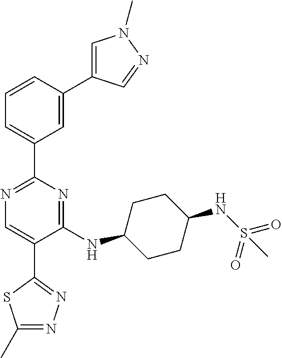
N1=C(C2=CC=CC(C3=CN(C)N=C3)=C2)N=C(NC2CCC(NS(=O)(=O)C)CC2)C(C2=NN=C(C)S2)=C1
